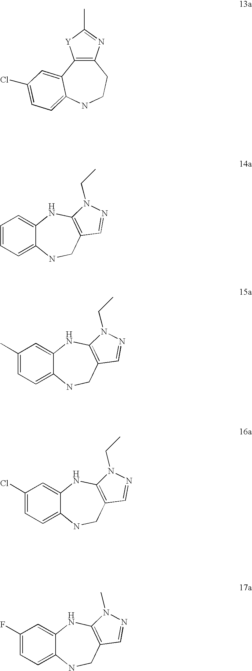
C12=C(C3=CC(Cl)=CC=C3NCC1)[Y]C(C)=N2.C1=CC=C2C(=C1)NC1=C(CN2)C=NN1CC.C1(C)=CC=C2C(=C1)NC1=C(CN2)C=NN1CC.C1(Cl)=CC=C2C(=C1)NC1=C(CN2)C=NN1CC.C1(F)=CC=C2C(=C1)NC1=C(CN2)C=NN1C
